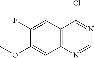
C12=C(N=CN=C1Cl)C=C(OC)C(F)=C2
